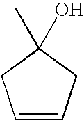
C1=CCC(C)(O)C1
